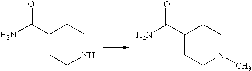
C1(C(N)=O)CCNCC1.C1(C(N)=O)CCN(C)CC1
